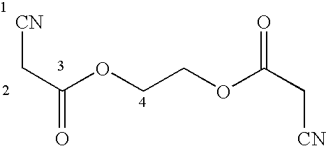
[CN]CC(=O)OCCOC(=O)C[CN]
